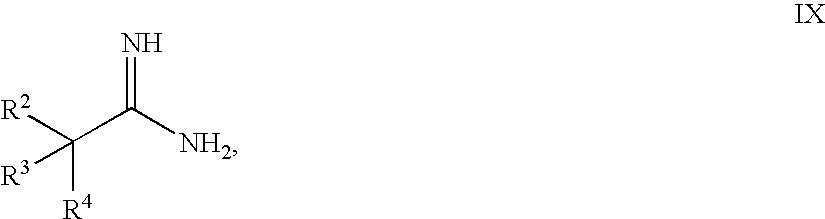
C(C([NH2])=N)([R4])([R2])[R3]
